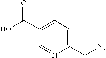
C1(C[N3])=CC=C(C(O)=O)C=N1
